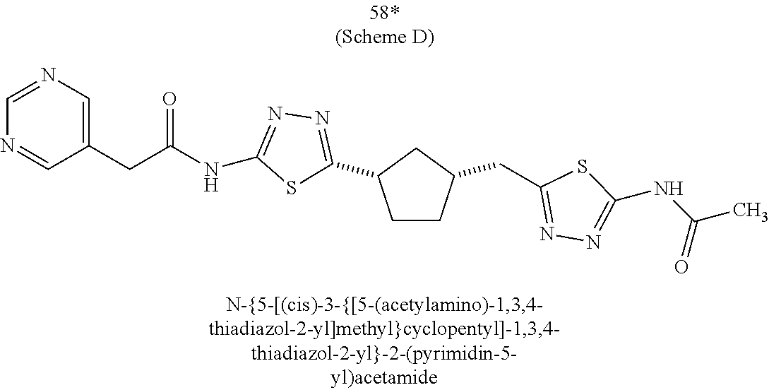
C1CC(CC2=NN=C(NC(C)=O)S2)CC1C1=NN=C(NC(=O)CC2=CN=CN=C2)S1
